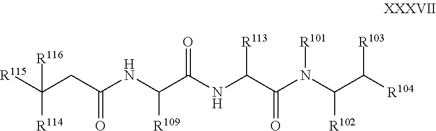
C(C(NC(C(NC(C(N(C(C([R104])[R103])[R102])[R101])=O)[R113])=O)[R109])=O)C([R115])([R114])[R116]
